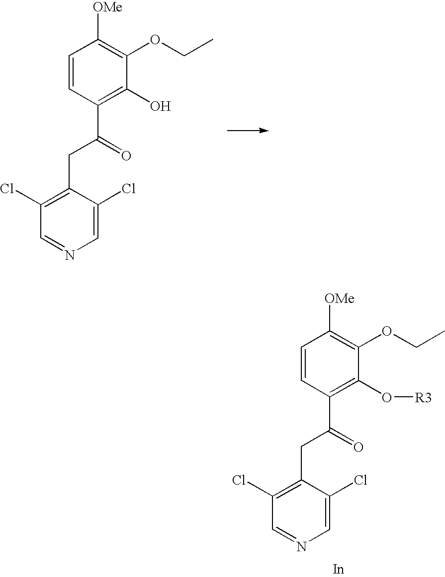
C1(CC(C2=C(O)C(OCC)=C([OMe])C=C2)=O)=C(Cl)C=NC=C1Cl.C1(CC(C2=C(O[R3])C(OCC)=C([OMe])C=C2)=O)=C(Cl)C=NC=C1Cl.[In]
